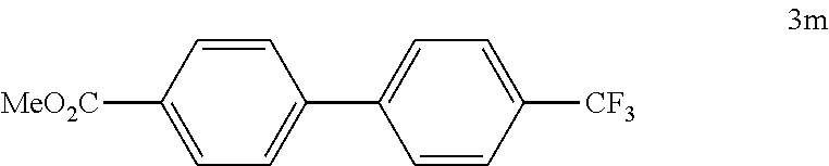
C1=C([MeO2C])C=CC(C2=CC=C([CF3])C=C2)=C1
